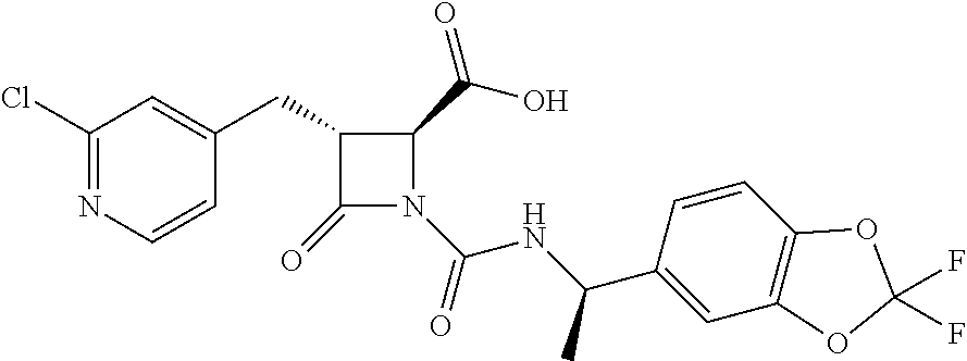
C1(CC2=CC(Cl)=NC=C2)C(=O)N(C(=O)NC(C2=CC3=C(C=C2)OC(F)(F)O3)C)C1C(=O)O
